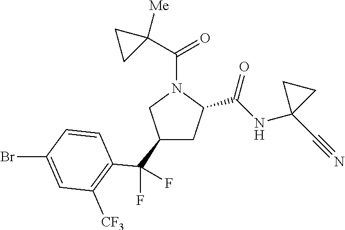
C1(C(C2=C([CF3])C=C(Br)C=C2)(F)F)CC(C(=O)NC2(C#N)CC2)N(C(C2([Me])CC2)=O)C1
